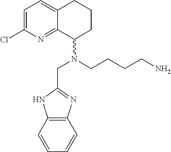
C(N(CCCCN)C1CCCC2=CC=C(Cl)N=C12)C1=NC2=C(N1)C=CC=C2
